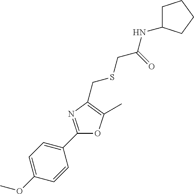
C1=C(OC)C=CC(C2=NC(CSCC(NC3CCCC3)=O)=C(C)O2)=C1
